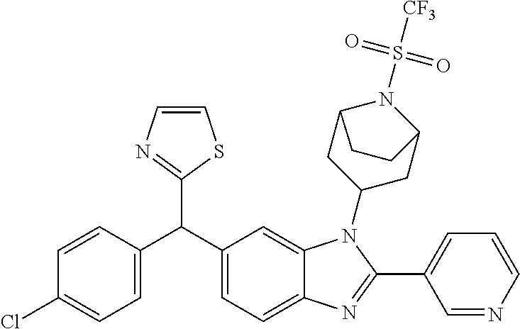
C1=C(C(C2=CC=C3C(=C2)N(C2CC4N(S(=O)(=O)[CF3])C(C2)CC4)C(C2=CC=CN=C2)=N3)C2=NC=CS2)C=CC(Cl)=C1
